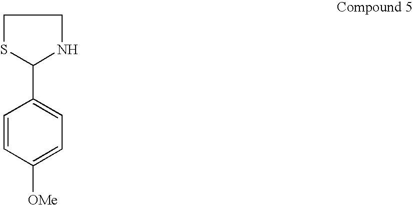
C1(C2SCCN2)=CC=C([OMe])C=C1
